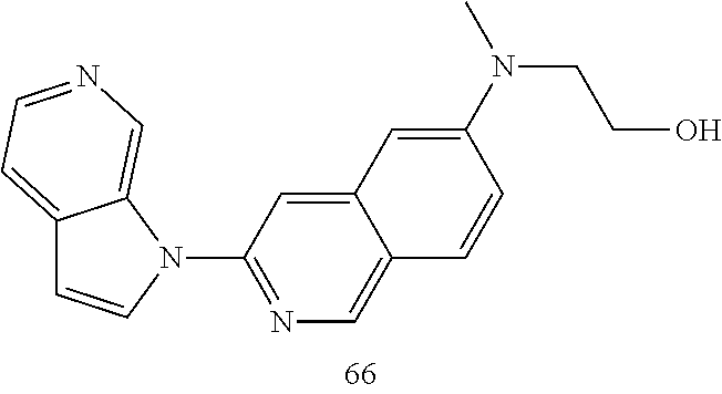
C12=CC=NC=C1N(C1=NC=C3C(=C1)C=C(N(C)CCO)C=C3)C=C2
